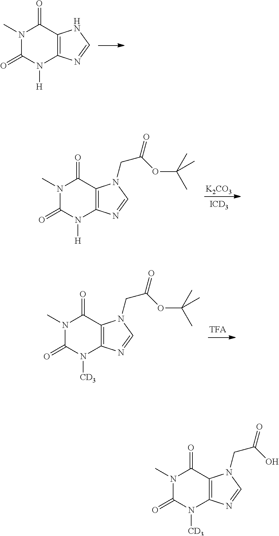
N1(C)C(=O)N([H])C2=C(C1=O)NC=N2.N1(C)C(=O)N([H])C2=C(C1=O)N(CC(=O)OC(C)(C)C)C=N2.[K2CO3].[ICD3].N1(C)C(=O)N([CD3])C2=C(C1=O)N(CC(=O)OC(C)(C)C)C=N2.N1(C)C(=O)N([CD3])C2=C(C1=O)N(CC(=O)O)C=N2
